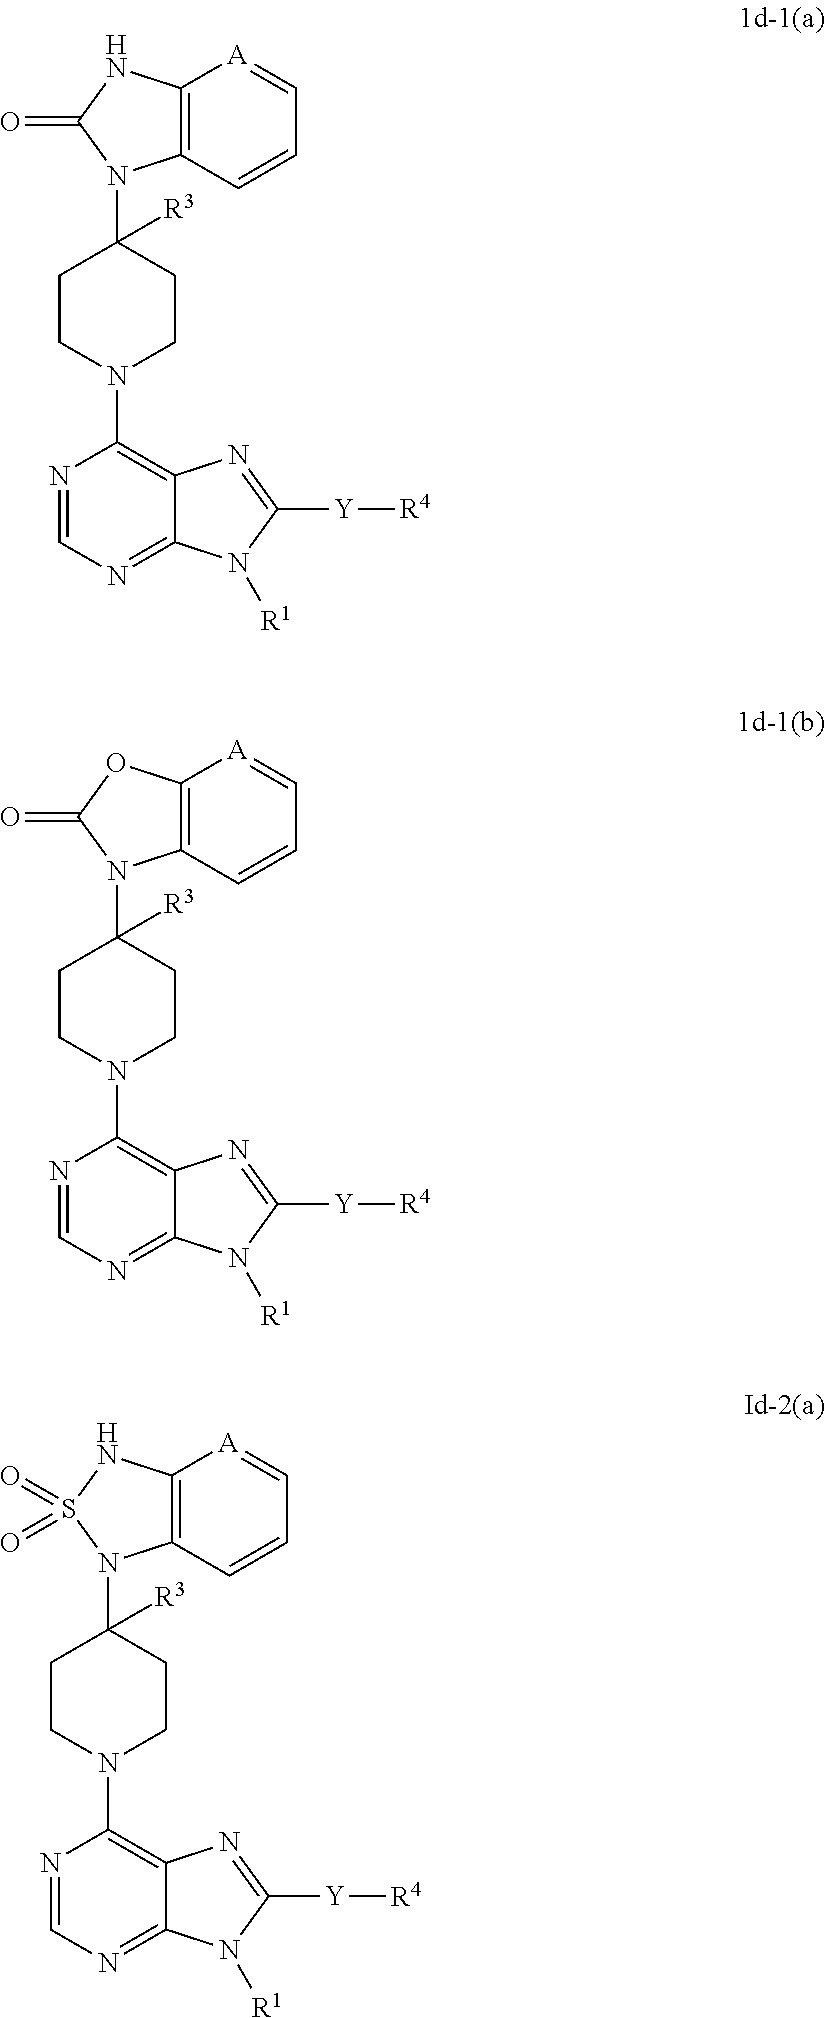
C1([R3])(N2C3=C(NC2=O)[A]=CC=C3)CCN(C2=C3C(=NC=N2)N([R1])C([Y][R4])=N3)CC1.C1([R3])(N2C3=C(OC2=O)[A]=CC=C3)CCN(C2=C3C(=NC=N2)N([R1])C([Y][R4])=N3)CC1.C1([R3])(N2C3=C(NS2(=O)=O)[A]=CC=C3)CCN(C2=C3C(=NC=N2)N([R1])C([Y][R4])=N3)CC1
